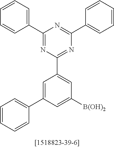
C1(C2=CC=CC=C2)=NC(C2=CC([B(OH)2])=CC(C3=CC=CC=C3)=C2)=NC(C2=CC=CC=C2)=N1
